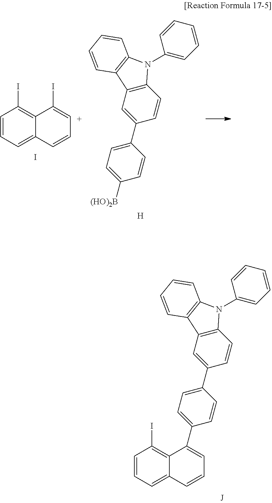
C12=C(C=C(C3=CC=C([(HO)2B])C=C3)C=C1)C1=C(N2C2=CC=CC=C2)C=CC=C1.[H].C1=CC=C2C(=C1I)C(I)=[C+]C=C2.I.C12=C(C=C(C3=CC=C(C4=CC=CC5=CC=CC(I)=C45)C=C3)C=C1)C1=C(N2C2=CC=CC=C2)C=CC=C1
